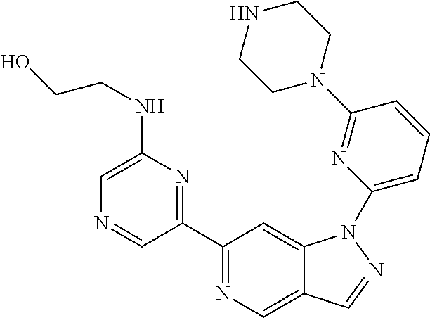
C1(C2=NC(NCCO)=CN=C2)=NC=C2C(=C1)N(C1=CC=CC(N3CCNCC3)=N1)N=C2
